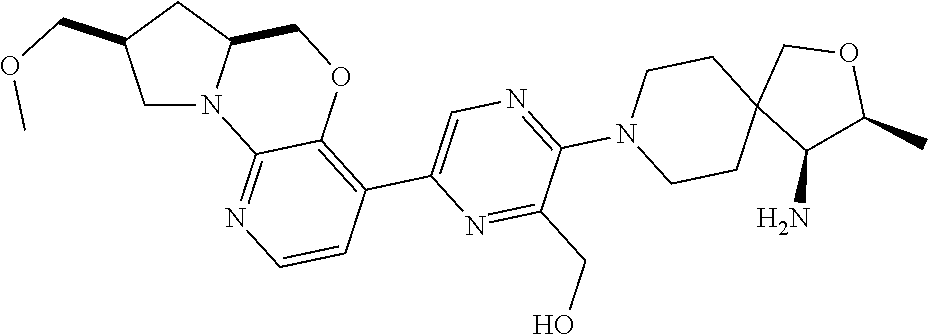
C12(C(N)C(C)OC1)CCN(C1=NC=C(C3=C4OCC5CC(COC)CN5C4=NC=C3)N=C1CO)CC2
